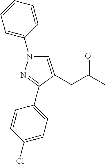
C1=C(CC(C)=O)C(C2=CC=C(Cl)C=C2)=NN1C1=CC=CC=C1
